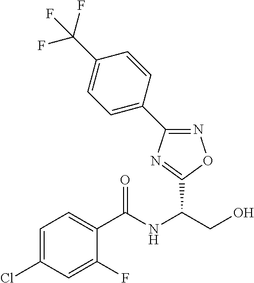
C(NC(CO)C1=NC(C2=CC=C(C(F)(F)F)C=C2)=NO1)(=O)C1=CC=C(Cl)C=C1F
